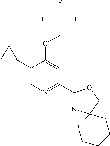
C1(C2CC2)=CN=C(C2=NC3(CO2)CCCCC3)C=C1OCC(F)(F)F
